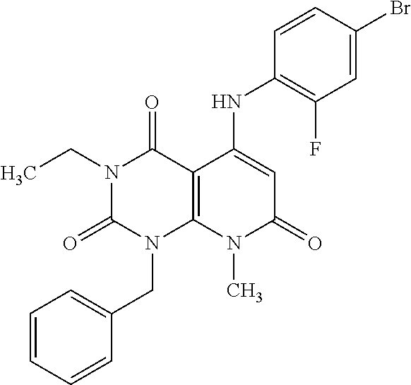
C1(NC2=CC(=O)N(C)C3=C2C(=O)N(CC)C(=O)N3CC2=CC=CC=C2)=C(F)C=C(Br)C=C1
